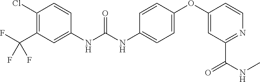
C1(Cl)=C(C(F)(F)F)C=C(NC(NC2=CC=C(OC3=CC(C(NC)=O)=NC=C3)C=C2)=O)C=C1
